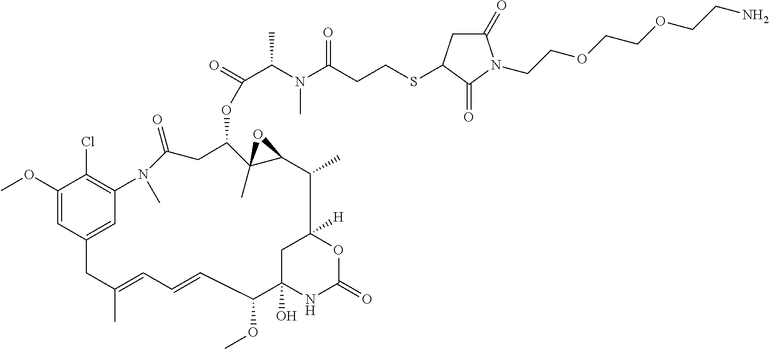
C1(OC)=CC2=CC(=C1Cl)N(C)C(=O)CC(OC(=O)C(N(C(CCSC1CC(=O)N(CCOCCOCCN)C1=O)=O)C)C)C1(C)C(C(C)C3([H])OC(=O)NC(O)(C(OC)C=CC=C(C)C2)C3)O1
